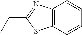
C12=C(C=CC=C1)SC(CC)=N2
